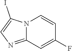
N12C(=NC=C1I)C=C(F)C=C2
